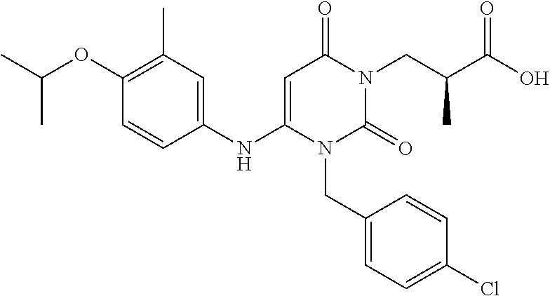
C1(C)=C(OC(C)C)C=CC(NC2=CC(=O)N(CC(C(O)=O)C)C(=O)N2CC2=CC=C(Cl)C=C2)=C1
